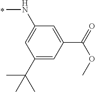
C1(NC)=CC(C(C)(C)C)=CC(C(=O)OC)=C1
